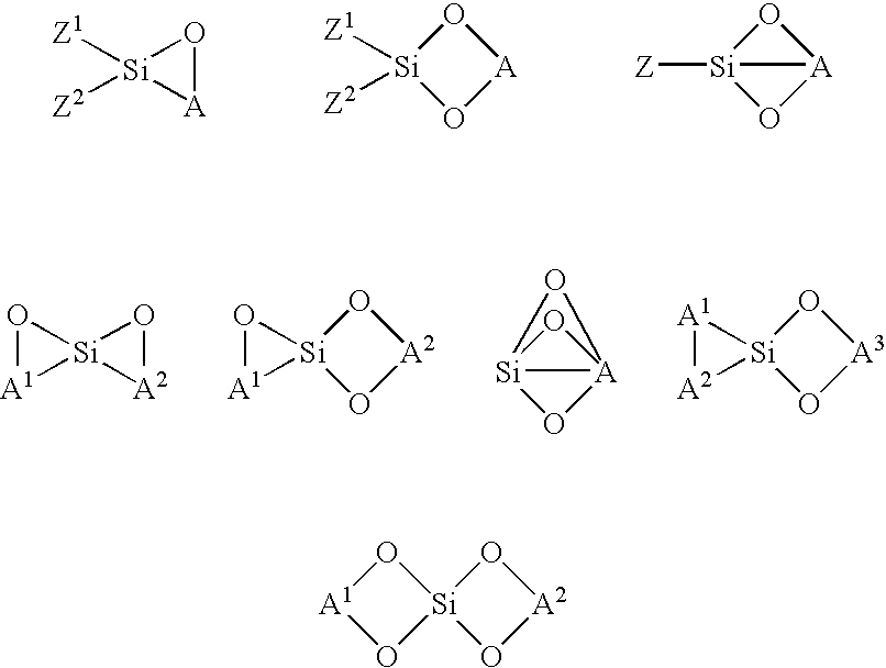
O1[Si]([Z1])([Z2])[A]1.[A]1O[Si]([Z1])([Z2])O1.[A]12O[Si]1([Z])O2.O1[A1][Si]12O[A2]2.[A2]1O[Si]2(O1)O[A1]2.[A]123O[Si]1(O2)O3.[A3]1O[Si]2(O1)[A1][A2]2.[A2]1O[Si]2(O1)O[A1]O2
